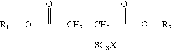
[R1]OC(=O)CC([SO3X])C(=O)O[R2]
